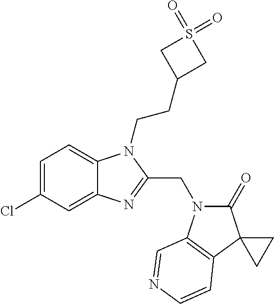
C1=C(Cl)C=C2C(=C1)N(CCC1CS(=O)(=O)C1)C(CN1C(=O)C3(C4=C1C=NC=C4)CC3)=N2
